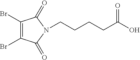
C1(Br)=C(Br)C(=O)N(CCCCC(O)=O)C1=O
